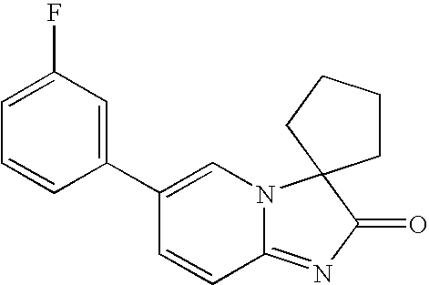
C1=C(F)C=C(C2=CN3C(=NC(=O)C34CCCC4)C=C2)C=C1
